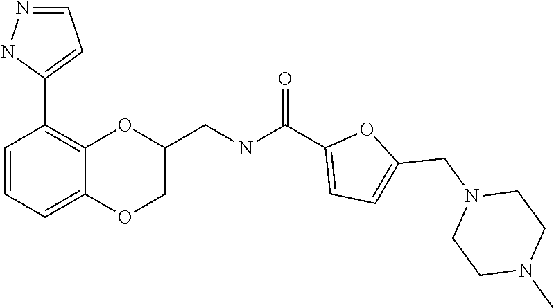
C1(C2=CC=NN2)=C2C(=CC=C1)OCC(CNC(C1=CC=C(CN3CCN(C)CC3)O1)=O)O2
